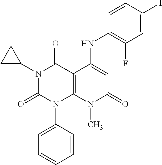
C1(NC2=CC(=O)N(C)C3=C2C(=O)N(C2CC2)C(=O)N3C2=CC=CC=C2)=C(F)C=C(I)C=C1
